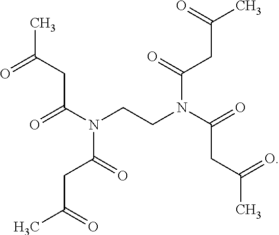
CC(CC(N(C(CC(C)=O)=O)CCN(C(CC(C)=O)=O)C(CC(C)=O)=O)=O)=O
